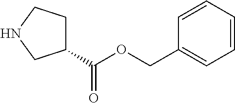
O(C(C1CCNC1)=O)CC1=CC=CC=C1
